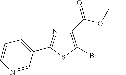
C1=CN=CC(C2=NC(C(OCC)=O)=C(Br)S2)=C1
